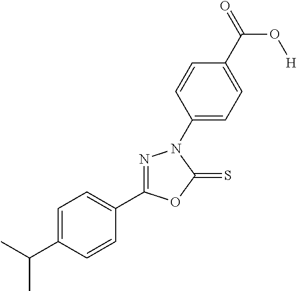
C1(C(C)C)=CC=C(C2=NN(C3=CC=C(C(=O)O[H])C=C3)C(=S)O2)C=C1
